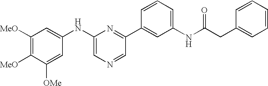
C1([MeO])=C([MeO])C([OMe])=CC(NC2=CN=CC(C3=CC(NC(CC4=CC=CC=C4)=O)=CC=C3)=N2)=C1
